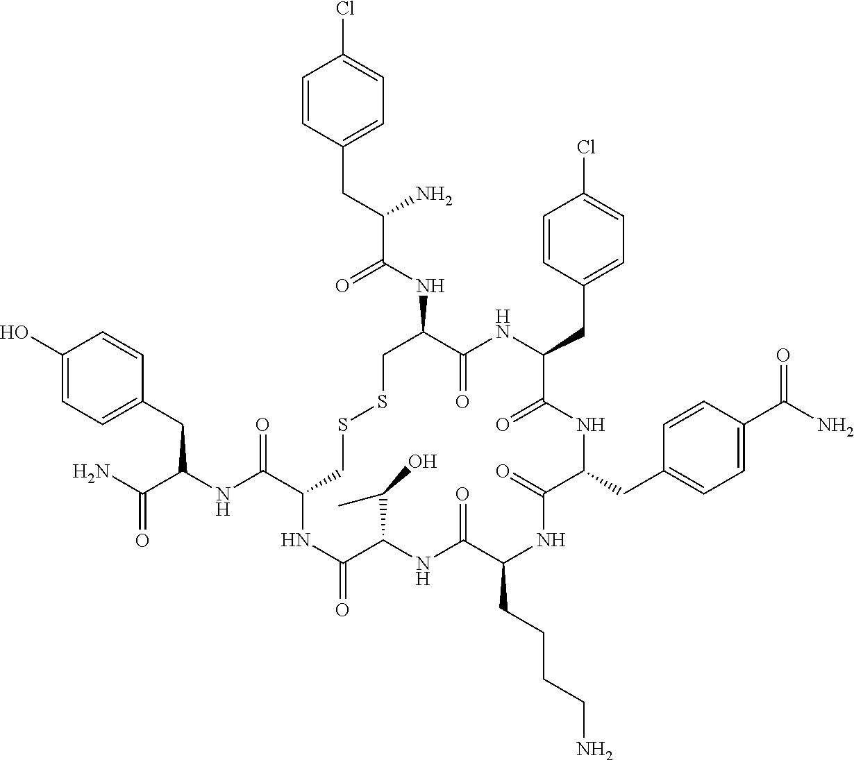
C1=CC(CC(NC(C2CSSCC(NC(C(CC3=CC=C(Cl)C=C3)N)=O)C(=O)NC(CC3=CC=C(Cl)C=C3)C(=O)NC(CC3=CC=C(C(N)=O)C=C3)C(=O)NC(CCCCN)C(=O)NC(C(C)O)C(=O)N2)=O)C(N)=O)=CC=C1O
